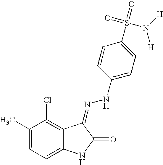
C1(C)=CC=C2C(=C1Cl)C(=NNC1=CC=C(S(=O)(=O)N([H])[H])C=C1)C(=O)N2
